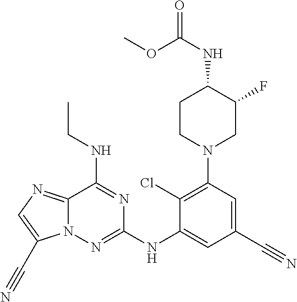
C1(Cl)=C(N2CC(F)C(NC(OC)=O)CC2)C=C(C#N)C=C1NC1=NN2C(=NC=C2C#N)C(NCC)=N1
